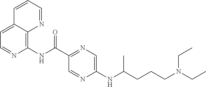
C12=CC=NC(NC(C3=NC=C(NC(CCCN(CC)CC)C)N=C3)=O)=C1N=CC=C2
